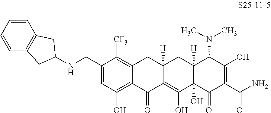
C1(CNC2CC3=C(C=CC=C3)C2)=CC(O)=C2C(=C1[CF3])CC1([H])C(=C(O)C3(O)C([H])(C1)C(N(C)C)C(O)=C(C(N)=O)C3=O)C2=O
